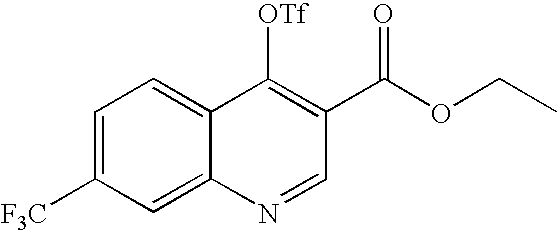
C12=CC=C([F3C])C=C1N=CC(C(OCC)=O)=C2[OTf]
